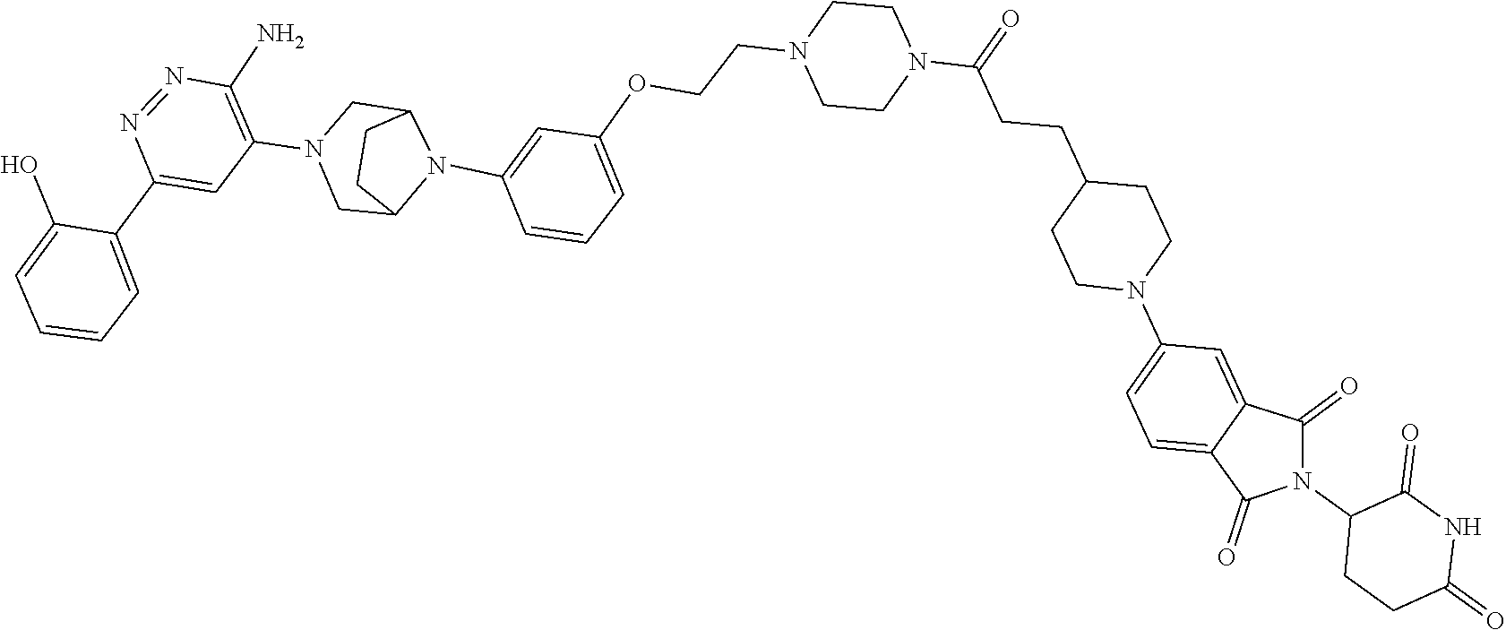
C12CN(C3=C(N)N=NC(C4=CC=CC=C4O)=C3)CC(CC1)N2C1=CC(OCCN2CCN(C(=O)CCC3CCN(C4=CC=C5C(=C4)C(=O)N(C4CCC(=O)NC4=O)C5=O)CC3)CC2)=CC=C1
